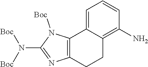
N1=C(N([Boc])[Boc])N([Boc])C2=C1CCC1=C(N)C=CC=C21
